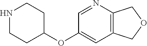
N1CCC(OC2=CC3=C(N=C2)COC3)CC1
